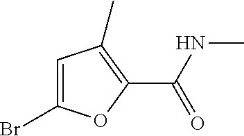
C1=C(Br)OC(C(NC)=O)=C1C
